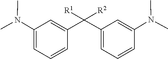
N(C)(C)C1=CC(C(C2=CC(N(C)C)=CC=C2)([R1])[R2])=CC=C1
